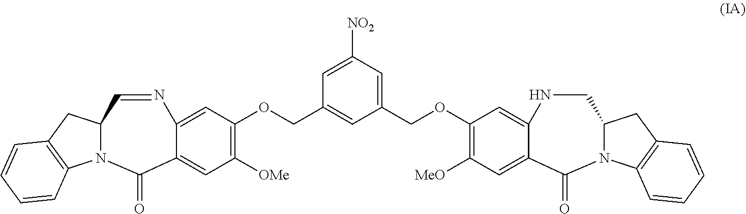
C1(OCC2=CC([NO2])=CC(COC3=C([OMe])C=C4C(=C3)N=CC3CC5=C(C=CC=C5)N3C4=O)=C2)=C([MeO])C=C2C(=C1)NCC1CC3=C(C=CC=C3)N1C2=O
